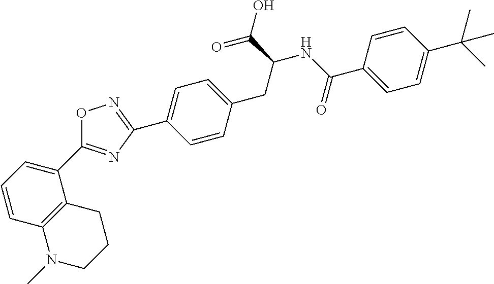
C1(C2=NC(C3=CC=C(CC(C(=O)O)NC(C4=CC=C(C(C)(C)C)C=C4)=O)C=C3)=NO2)=CC=CC2=C1CCCN2C
